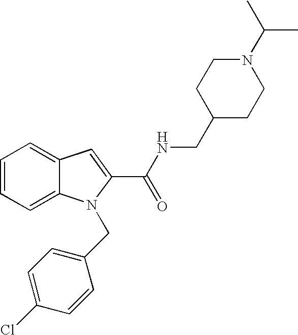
C1=C2C(=CC=C1)N(CC1=CC=C(Cl)C=C1)C(C(=O)NCC1CCN(C(C)C)CC1)=C2
